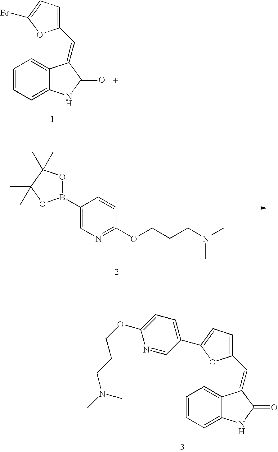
C1=CC=C2C(=C1)C(=CC1=CC=C(Br)O1)C(=O)N2.C1(B2OC(C)(C)C(C)(C)O2)=CN=C(OCCCN(C)C)C=C1.C1=CC=C2C(=C1)C(=CC1=CC=C(C3=CC=C(OCCCN(C)C)N=C3)O1)C(=O)N2
